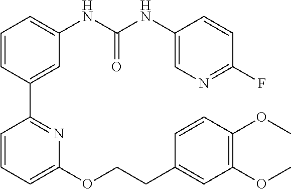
C1=CC(C2=NC(OCCC3=CC(OC)=C(OC)C=C3)=CC=C2)=CC(NC(NC2=CN=C(F)C=C2)=O)=C1
